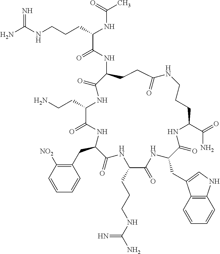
NC(NCCCC(NC(C)=O)C(=O)NC1CCC(=O)NCCCC(C(=O)N)NC(=O)C(CC2=CNC3=C2C=CC=C3)NC(=O)C(CCCNC(N)=N)NC(=O)C(CC2=C([NO2])C=CC=C2)NC(=O)C(CCN)NC1=O)=N
